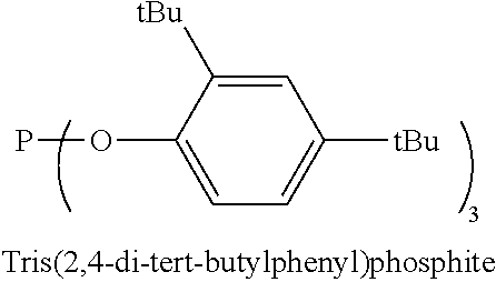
C1=C(OP)C([tBu])=CC([tBu])=C1
